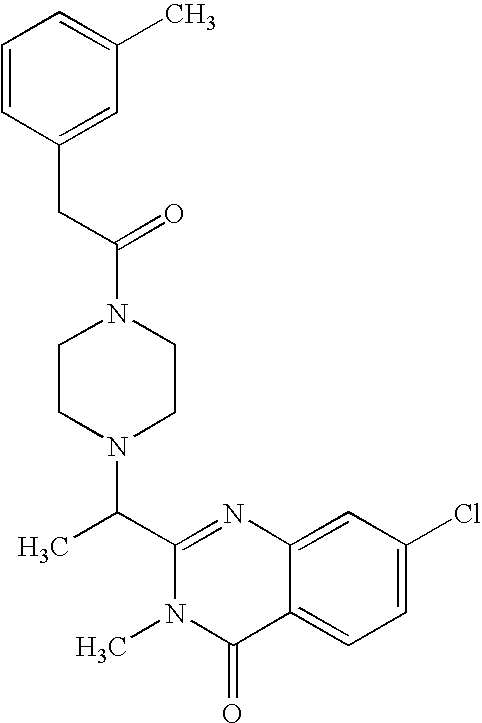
C1(C(N2CCN(C(CC3=CC(C)=CC=C3)=O)CC2)C)=NC2=CC(Cl)=CC=C2C(=O)N1C
